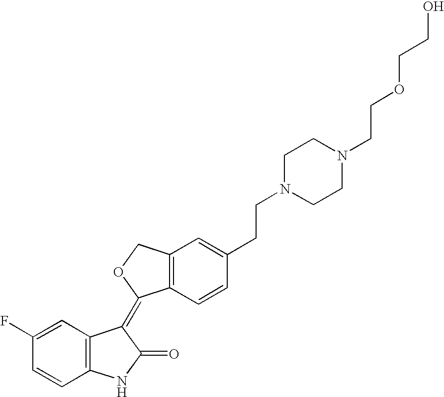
C12=C(C=CC(CCN3CCN(CCOCCO)CC3)=C1)C(=C1C3=C(NC1=O)C=CC(F)=C3)OC2
